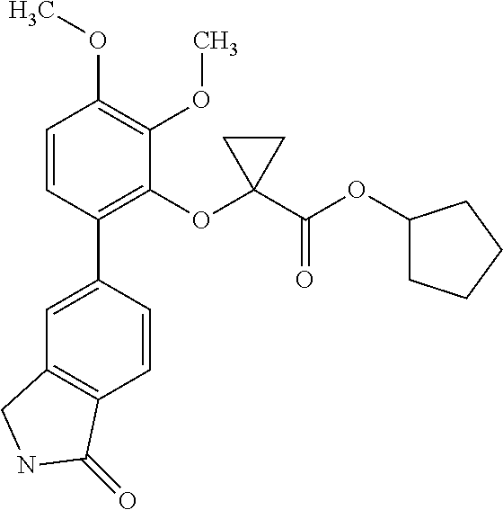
C1=C(C2=C(OC3(C(OC4CCCC4)=O)CC3)C(OC)=C(OC)C=C2)C=CC2=C1CNC2=O
